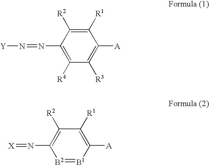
C1(N=N[Y])=C([R4])C([R3])=C([A])C([R1])=C1[R2].[B2]1=[B1]C([A])=C([R1])C([R2])=C1N=[X]
